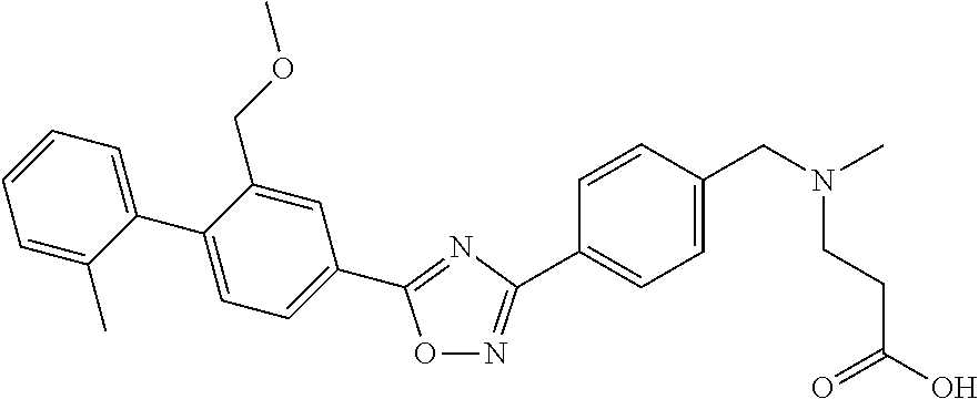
C1=CC=C(C2=CC=C(C3=NC(C4=CC=C(CN(C)CCC(O)=O)C=C4)=NO3)C=C2COC)C(C)=C1
